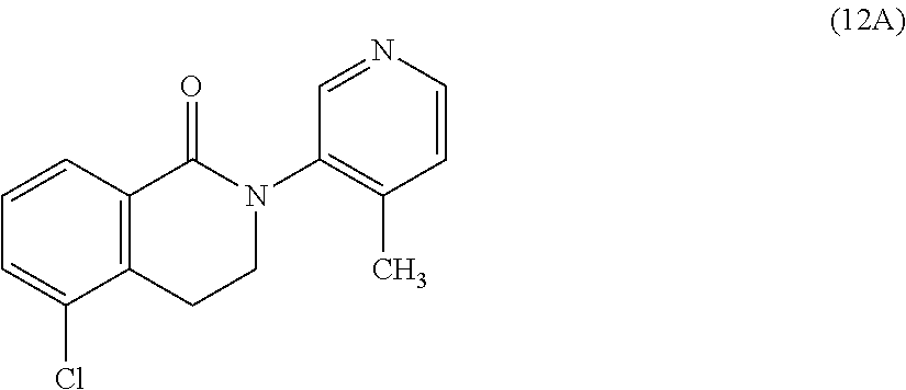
C12=C(CCN(C3=C(C)C=CN=C3)C1=O)C(Cl)=CC=C2
